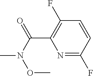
C(C1=C(F)C=CC(F)=N1)(N(OC)C)=O
